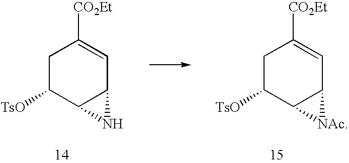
C1C([TsO])C2C(C=C1[CO2Et])N2.C1C([TsO])C2C(C=C1[CO2Et])[NAc]2
